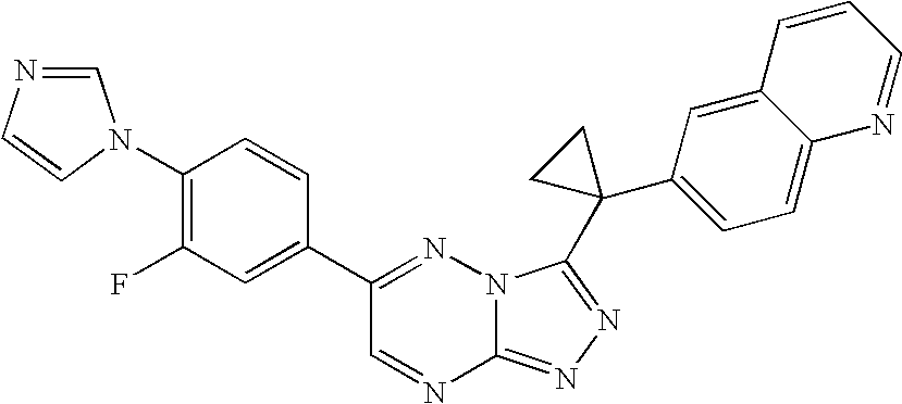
C12=NN=C(C3(C4=CC=C5C(=C4)C=CC=N5)CC3)N1N=C(C1=CC(F)=C(N3C=CN=C3)C=C1)C=N2
